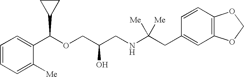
C1=CC=C([Me])C(C(OCC(CNC(CC2=CC3=C(C=C2)OCO3)([Me])[Me])O)C2CC2)=C1
